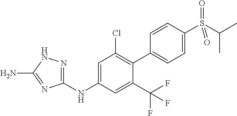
NC1=NC(NC2=CC(Cl)=C(C3=CC=C(S(C(C)C)(=O)=O)C=C3)C(C(F)(F)F)=C2)=NN1
